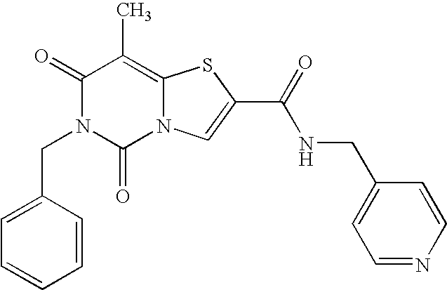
C1(=O)N(CC2=CC=CC=C2)C(=O)N2C(=C1C)SC(C(=O)NCC1=CC=NC=C1)=C2
